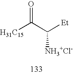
[H31C15]C(C([Et])[NH3+Cl-])=O
